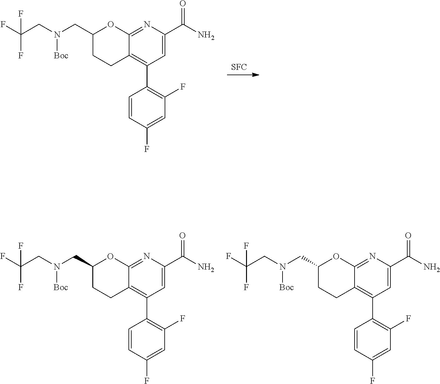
[SFC].C1(C(N)=O)=CC(C2=C(F)C=C(F)C=C2)=C2C(=N1)OC(CN(CC(F)(F)F)[Boc])CC2.C1(C(N)=O)=CC(C2=C(F)C=C(F)C=C2)=C2C(=N1)OC(CN(CC(F)(F)F)[Boc])CC2.C1(C(N)=O)=CC(C2=C(F)C=C(F)C=C2)=C2C(=N1)OC(CN(CC(F)(F)F)[Boc])CC2
